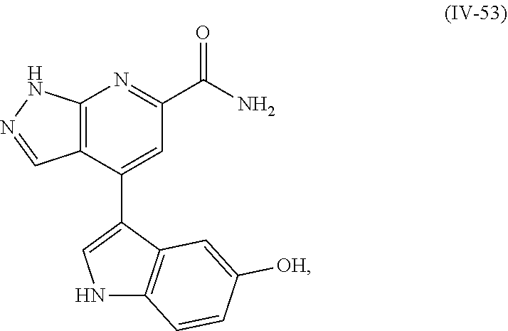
C12=C(C(C3=CNC4=C3C=C([OH])C=C4)=CC(C(N)=O)=N1)C=NN2
